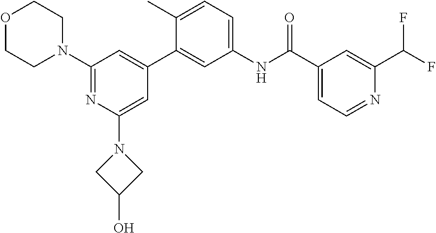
C1(N2CCOCC2)=NC(N2CC(O)C2)=CC(C2=CC(NC(C3=CC=NC(C(F)F)=C3)=O)=CC=C2C)=C1
